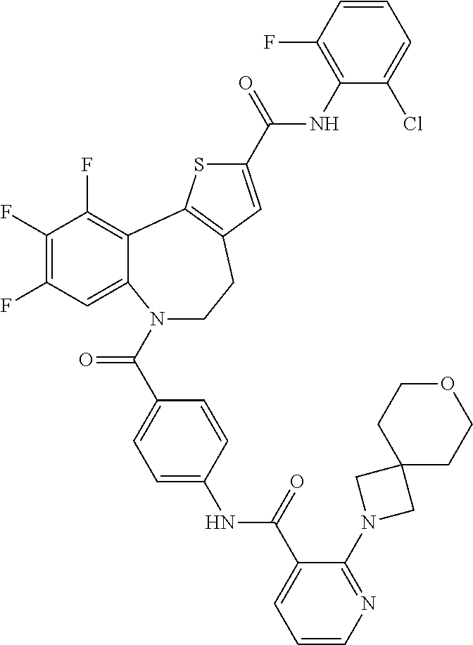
N1(C(C2=CC=C(NC(C3=CC=CN=C3N3CC4(C3)CCOCC4)=O)C=C2)=O)CCC2=C(C3=C(F)C(F)=C(F)C=C13)SC(C(=O)NC1=C(F)C=CC=C1Cl)=C2
